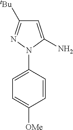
C1=CC(N2N=C([tBu])C=C2N)=CC=C1[OMe]
